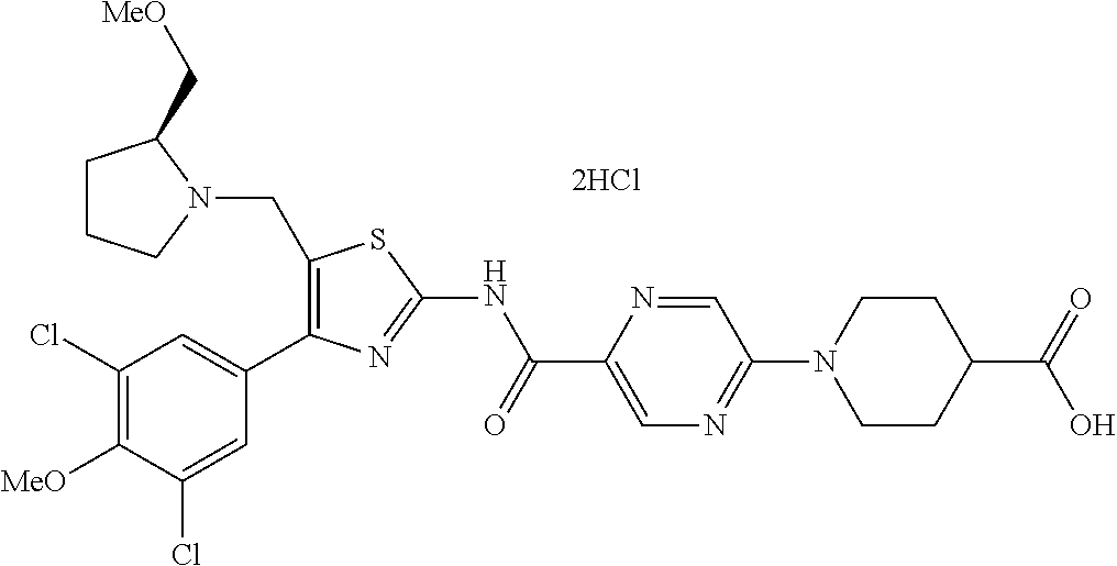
C1([MeO])=C(Cl)C=C(C2=C(CN3C(C[MeO])CCC3)SC(NC(C3=CN=C(N4CCC(C(=O)O)CC4)C=N3)=O)=N2)C=C1Cl
